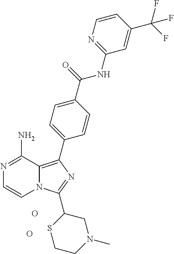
O.O.N1=C(N)C2=C(C3=CC=C(C(=O)NC4=NC=CC(C(F)(F)F)=C4)C=C3)N=C(C3SCCN(C)C3)N2C=C1
